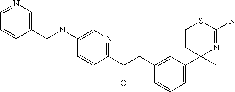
C1(CC(C2=NC=C(NCC3=CN=CC=C3)C=C2)=O)=CC(C2(C)N=C(N)SCC2)=CC=C1
